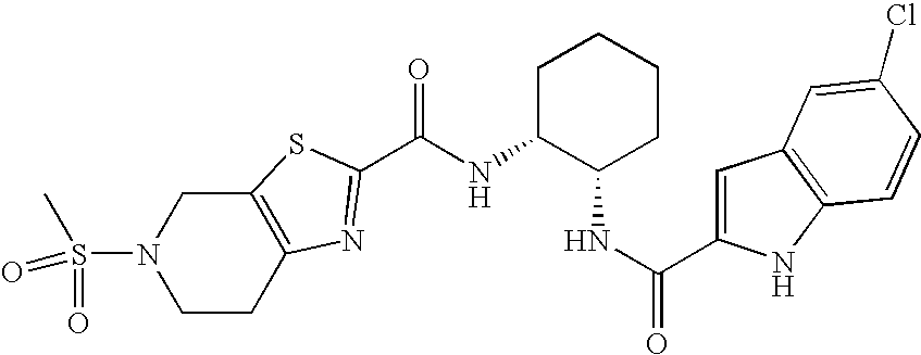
N(C1C(NC(=O)C2=CC3=C(N2)C=CC(Cl)=C3)CCCC1)C(=O)C1=NC2=C(CN(S(C)(=O)=O)CC2)S1
